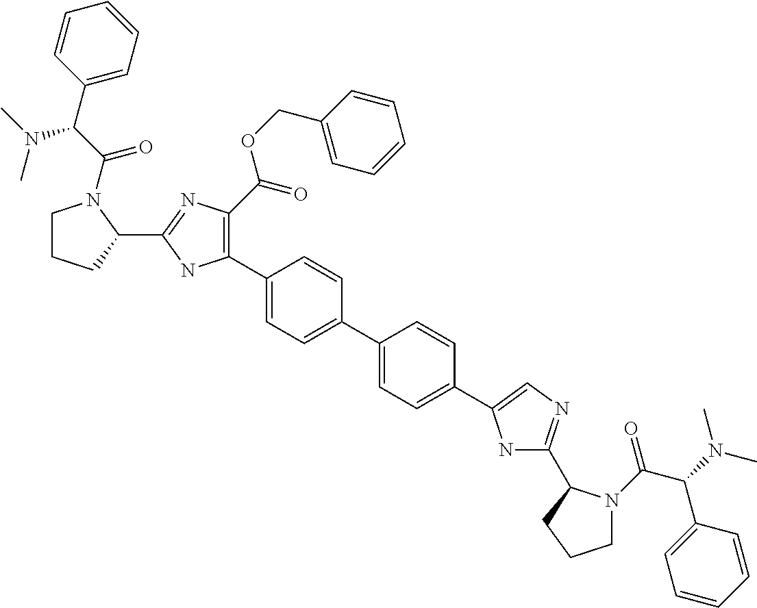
C1CCC(C2=NC(C(OCC3=CC=CC=C3)=O)=C(C3=CC=C(C4=CC=C(C5=CN=C(C6N(C(C(N(C)C)C7=CC=CC=C7)=O)CCC6)N5)C=C4)C=C3)N2)N1C(C(N(C)C)C1=CC=CC=C1)=O
